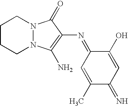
C1CCN2N(C1)C(=O)C(N=C1C=C(C)C(=N)C=C1O)=C2N
